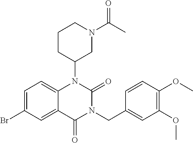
C1=C(Br)C=C2C(=C1)N(C1CN(C(C)=O)CCC1)C(=O)N(CC1=CC(OC)=C(OC)C=C1)C2=O
